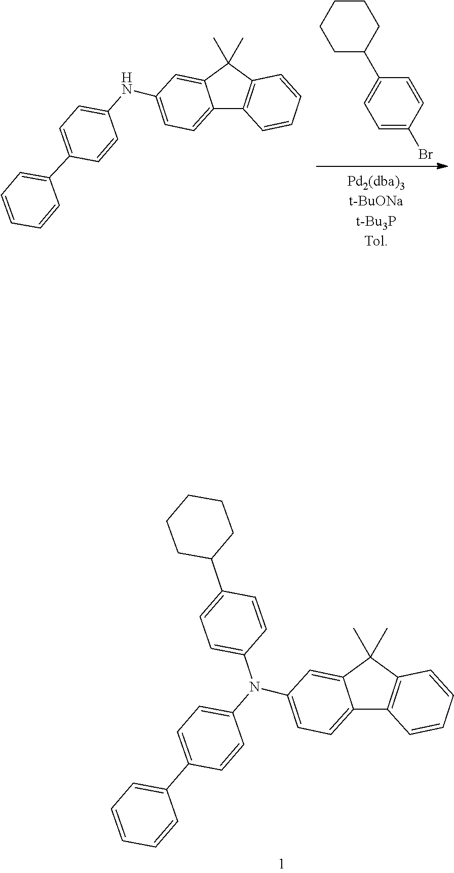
C1=C(Br)C=CC(C2CCCCC2)=C1.C1=C(C2=CC=C(NC3=CC=C4C5=C(C(C)(C)C4=C3)C=CC=C5)C=C2)C=CC=C1.C1=CC(C2=CC=CC=C2)=CC=C1N(C1=CC=C(C2CCCCC2)C=C1)C1=CC=C2C3=C(C(C)(C)C2=C1)C=CC=C3
